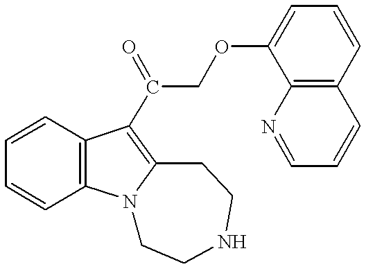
C1=CC=CC2=C1C(C(COC1=CC=CC3=C1N=CC=C3)=O)=C1N2CCNCC1
